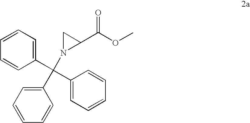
C1=CC=CC(C(C2=CC=CC=C2)(C2=CC=CC=C2)N2C(C(OC)=O)C2)=C1
